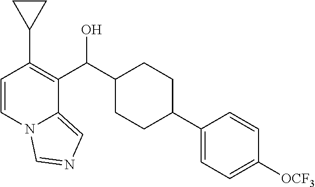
C1=CN2C(=CN=C2)C(C(C2CCC(C3=CC=C([OCF3])C=C3)CC2)O)=C1C1CC1
